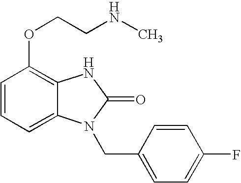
C1=CC=C2C(=C1OCCNC)NC(=O)N2CC1=CC=C(F)C=C1
